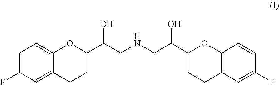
C1=C(F)C=C2C(=C1)OC(C(CNCC(C1CCC3=C(O1)C=CC(F)=C3)O)O)CC2
